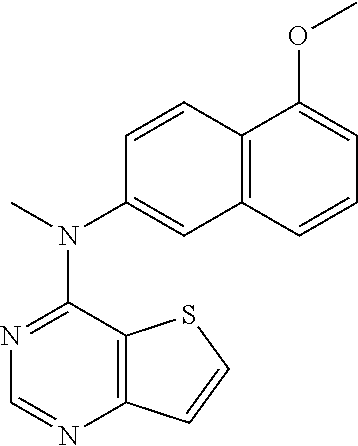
C12=C(C(N(C)C3=CC4=C(C=C3)C(OC)=CC=C4)=NC=N1)SC=C2
